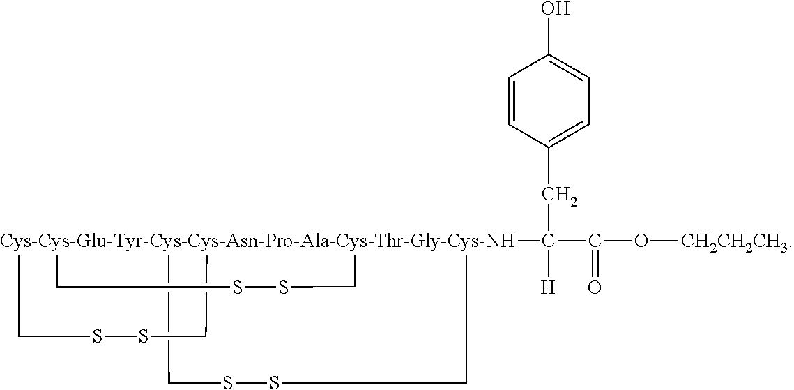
C(CC1=CC=C(O)C=C1)([H])(C(O[CH2CH2CH3])=O)[Cys-Cys-Glu-Tyr-Cys-Cys-Asn-Pro-Ala-Cys-Thr-Gly-Cys-NH]123(CSSC1)(CSSC2)CSSC3
